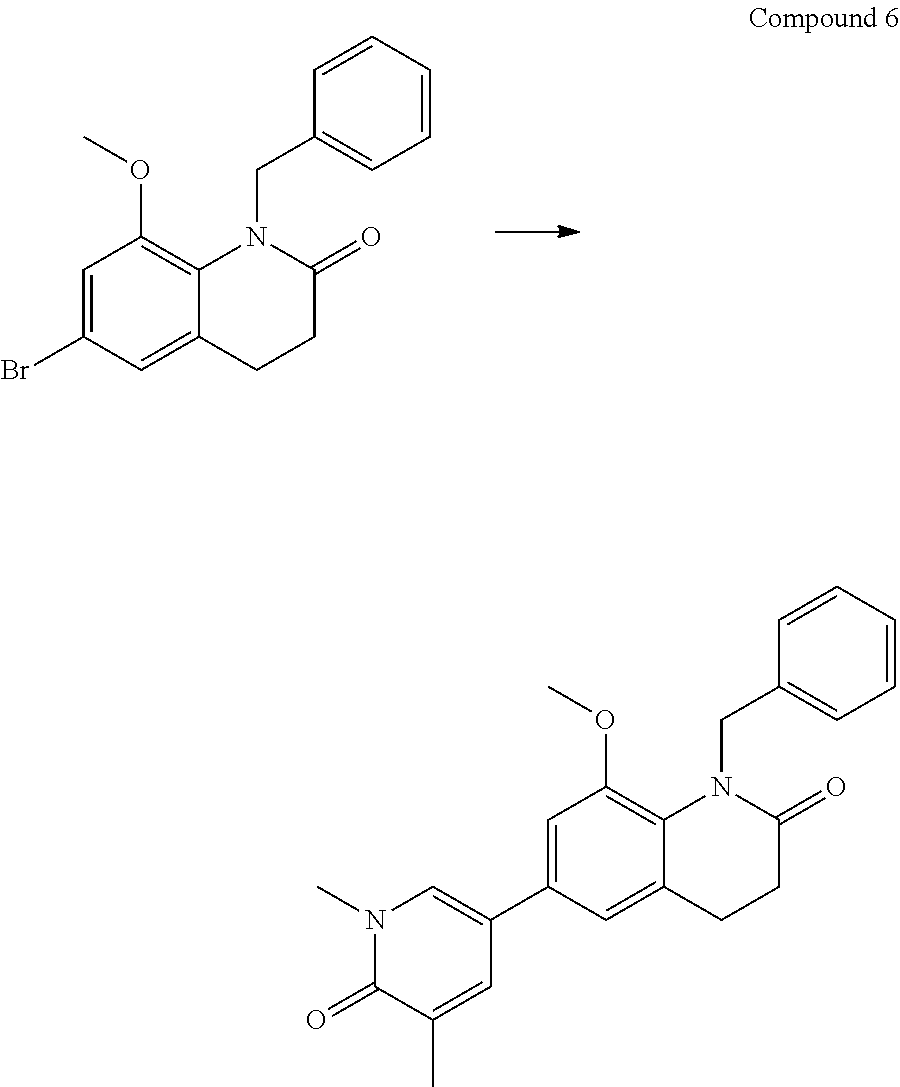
C1=C(Br)C=C2C(=C1OC)N(CC1=CC=CC=C1)C(=O)CC2.C1=C(C2=CN(C)C(=O)C(C)=C2)C=C2C(=C1OC)N(CC1=CC=CC=C1)C(=O)CC2
